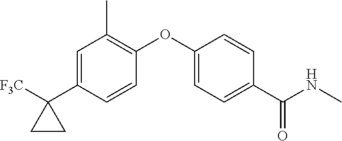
C1=C(C2([F3C])CC2)C=CC(OC2=CC=C(C(NC)=O)C=C2)=C1C
